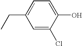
C1=C(Cl)C(O)=CC=C1CC
